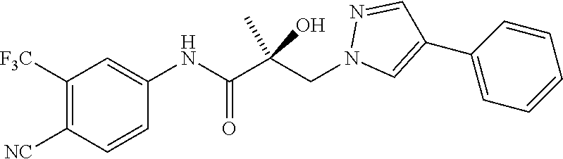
C1([F3C])=C([NC])C=CC(NC(=O)C(CN2C=C(C3=CC=CC=C3)C=N2)(C)O)=C1
